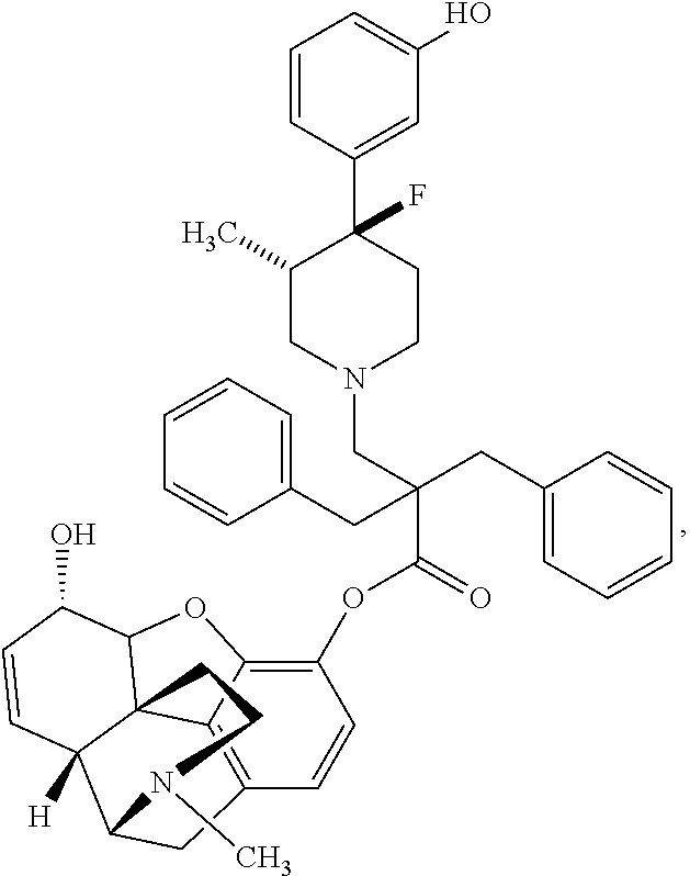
C1=CC(C2(F)C(C)CN(CC(C(OC3=C4C5=C(C=C3)CC3C6([H])C5(C(O4)C(O)C=C6)CCN3C)=O)(CC3=CC=CC=C3)CC3=CC=CC=C3)CC2)=CC(O)=C1
